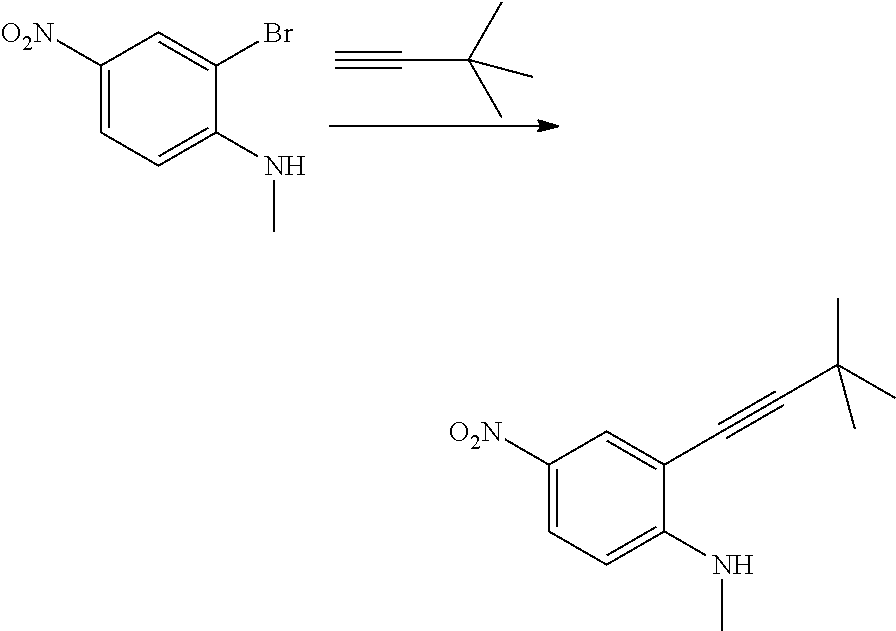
C1([O2N])=CC=C(NC)C(Br)=C1.C#CC(C)(C)C.C1([O2N])=CC=C(NC)C(C#CC(C)(C)C)=C1
